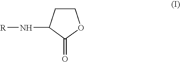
C1CC(N[R])C(=O)O1
